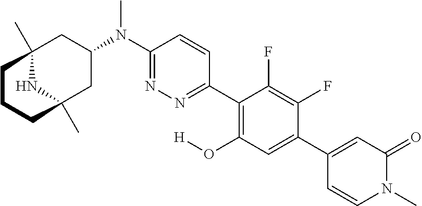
C12(C)NC(C)(CC(N(C3=NN=C(C4=C(O[H])C=C(C5=CC(=O)N(C)C=C5)C(F)=C4F)C=C3)C)C1)CCC2
